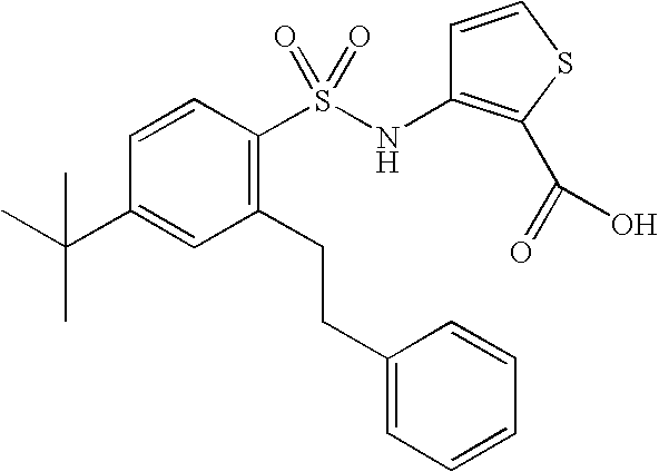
C1=CC(S(NC2=C(C(=O)O)SC=C2)(=O)=O)=C(CCC2=CC=CC=C2)C=C1C(C)(C)C
